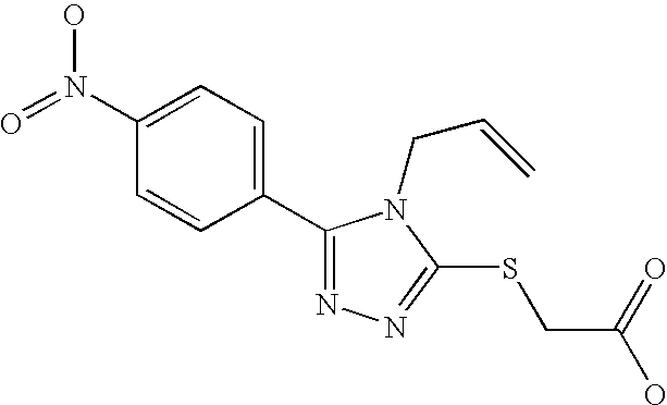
O=N(C1=CC=C(C2=NN=C(SCC(=O)O)N2CC=C)C=C1)O
